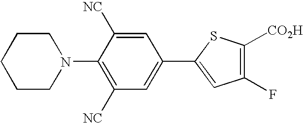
C1(N2CCCCC2)=C([NC])C=C(C2=CC(F)=C([CO2H])S2)C=C1[NC]
